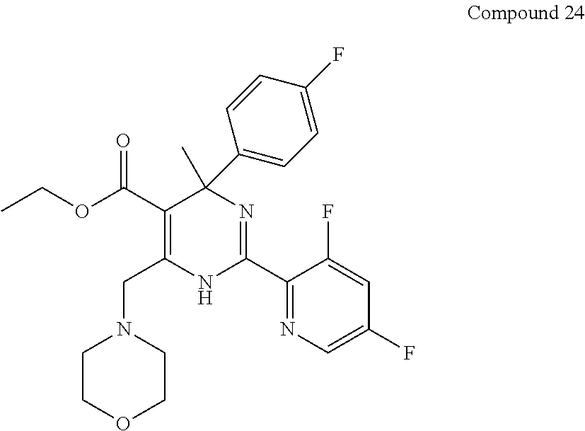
CC1(C2=CC=C(F)C=C2)C(C(OCC)=O)=C(CN2CCOCC2)NC(C2=NC=C(F)C=C2F)=N1
